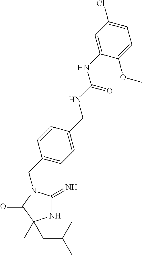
N1C(=N)N(CC2=CC=C(CNC(NC3=CC(Cl)=CC=C3OC)=O)C=C2)C(=O)C1(C)CC(C)C
